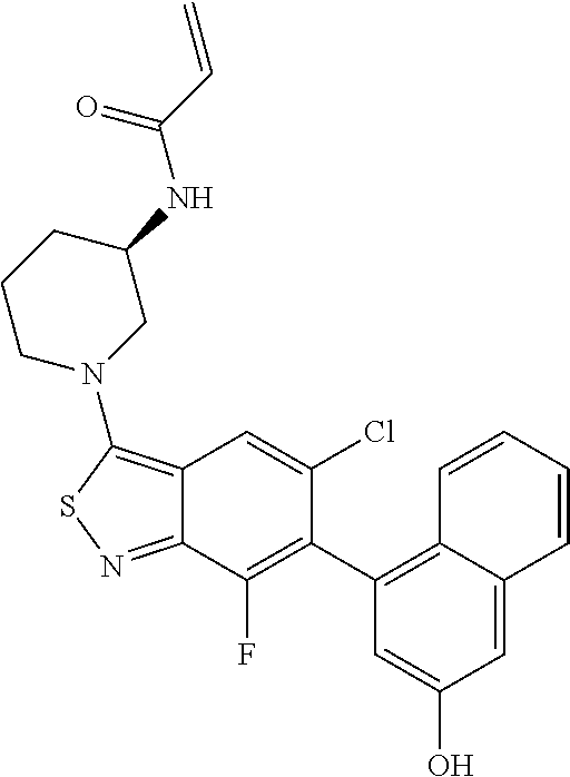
C12=C(N3CC(NC(C=C)=O)CCC3)SN=C1C(F)=C(C1=C3C(=CC(O)=C1)C=CC=C3)C(Cl)=C2
